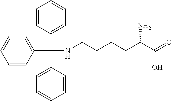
C1=CC(C(C2=CC=CC=C2)(NCCCCC(C(=O)O)N)C2=CC=CC=C2)=CC=C1
